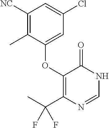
C1([NC])=C(C)C(OC2=C(C(C)(F)F)N=CNC2=O)=CC(Cl)=C1
